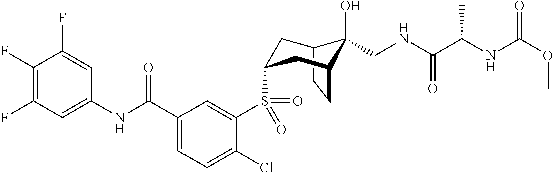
C1(F)=C(F)C=C(NC(C2=CC=C(Cl)C(S(=O)(=O)C3CC4C(O)(CNC(=O)C(C)NC(=O)OC)C(CC4)C3)=C2)=O)C=C1F
